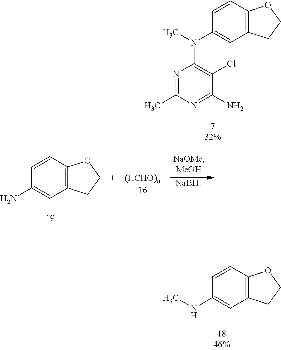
N1=C(C)N=C(N)C(Cl)=C1N(C)C1=CC2=C(C=C1)OCC2.[NaBH4].C1=CC2=C(C=C1N)CCO2.C1=CC2=C(C=C1NC)CCO2
